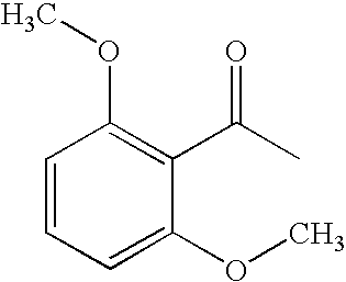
C1=CC=C(OC)C(C(=O)C)=C1OC
